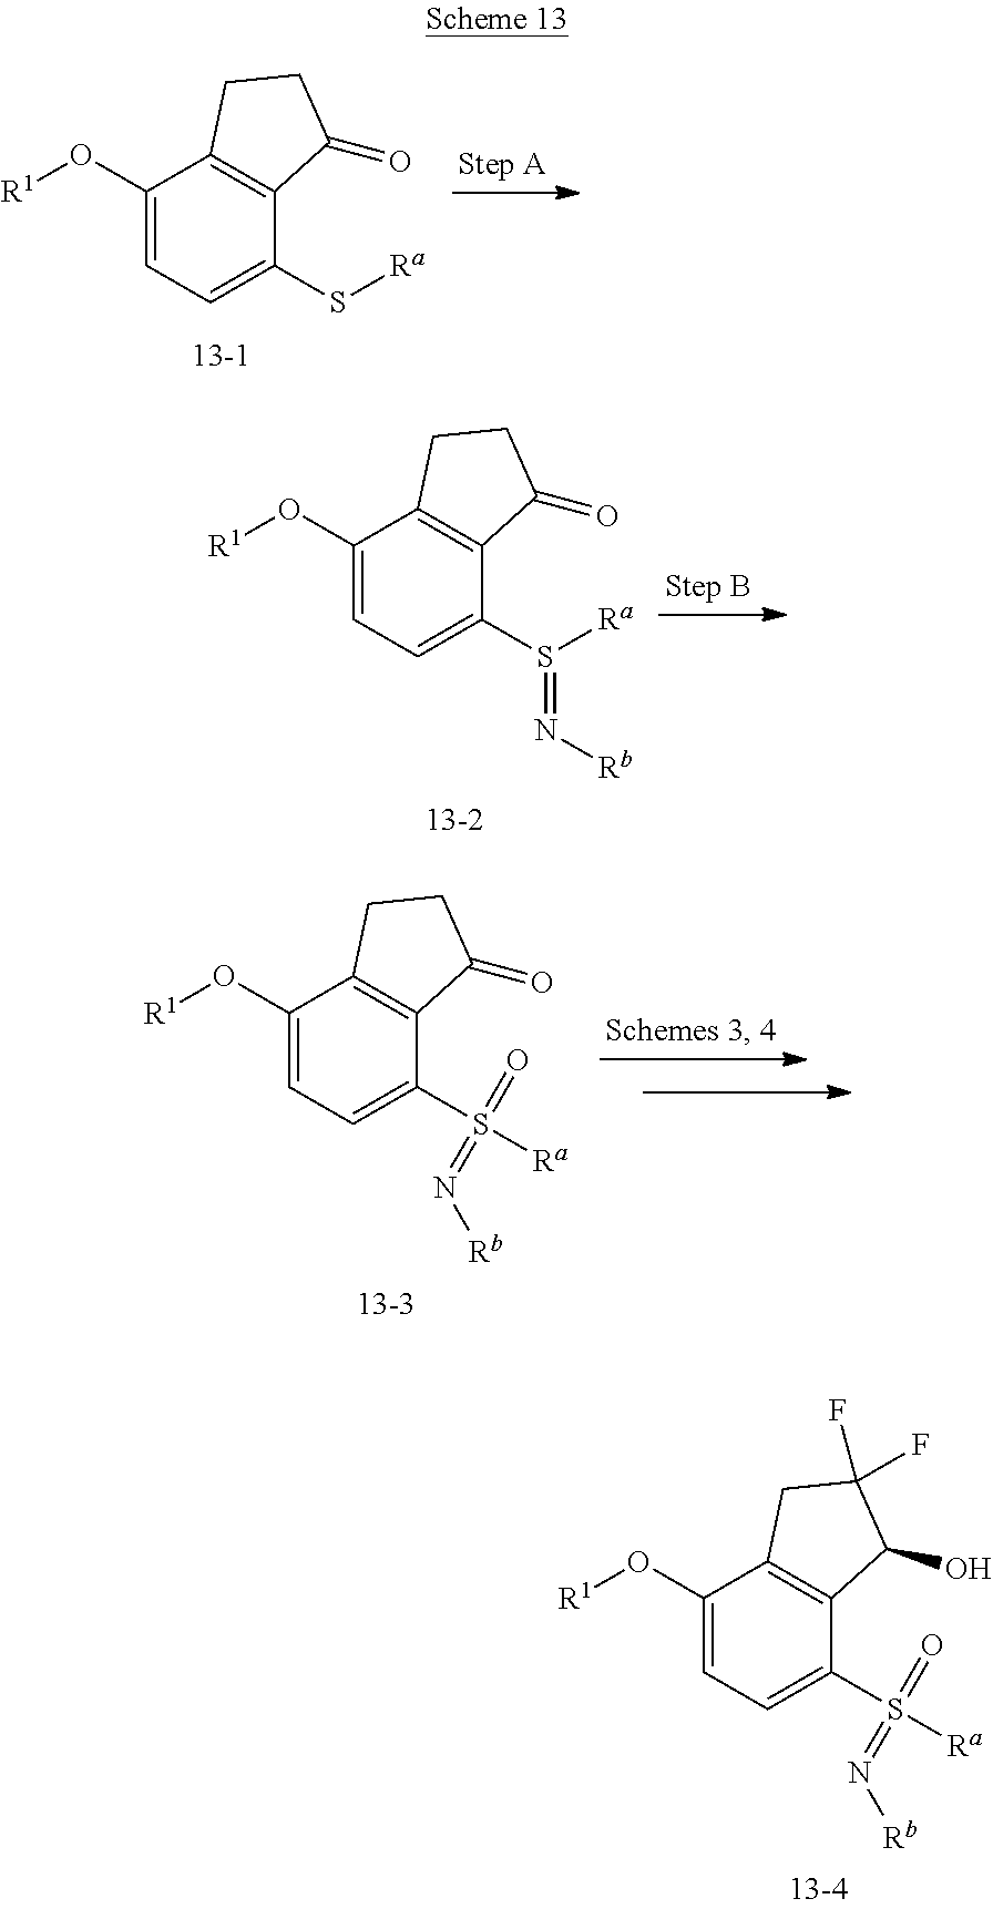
C1(O[R1])=CC=C(S[Ra])C2=C1CCC2=O.C1(O[R1])=CC=C(S([Ra])=N[Rb])C2=C1CCC2=O.C1(O[R1])=CC=C(S([Ra])(=O)=N[Rb])C2=C1CCC2=O.C1(O[R1])=CC=C(S([Ra])(=O)=N[Rb])C2=C1CC(F)(F)C2O
